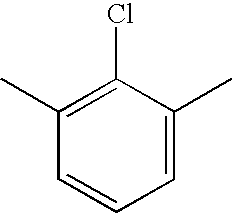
C1(C)=C(Cl)C(C)=CC=C1
